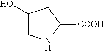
C1([COOH])CC(O)CN1
